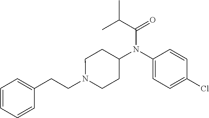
C1(CCN2CCC(N(C(C(C)C)=O)C3=CC=C(Cl)C=C3)CC2)=CC=CC=C1
